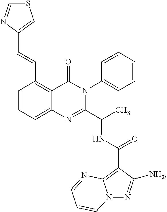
C1=CC=C2C(=C1C=CC1=CSC=N1)C(=O)N(C1=CC=CC=C1)C(C(C)NC(=O)C1=C3N(N=C1[NH2])C=CC=N3)=N2
